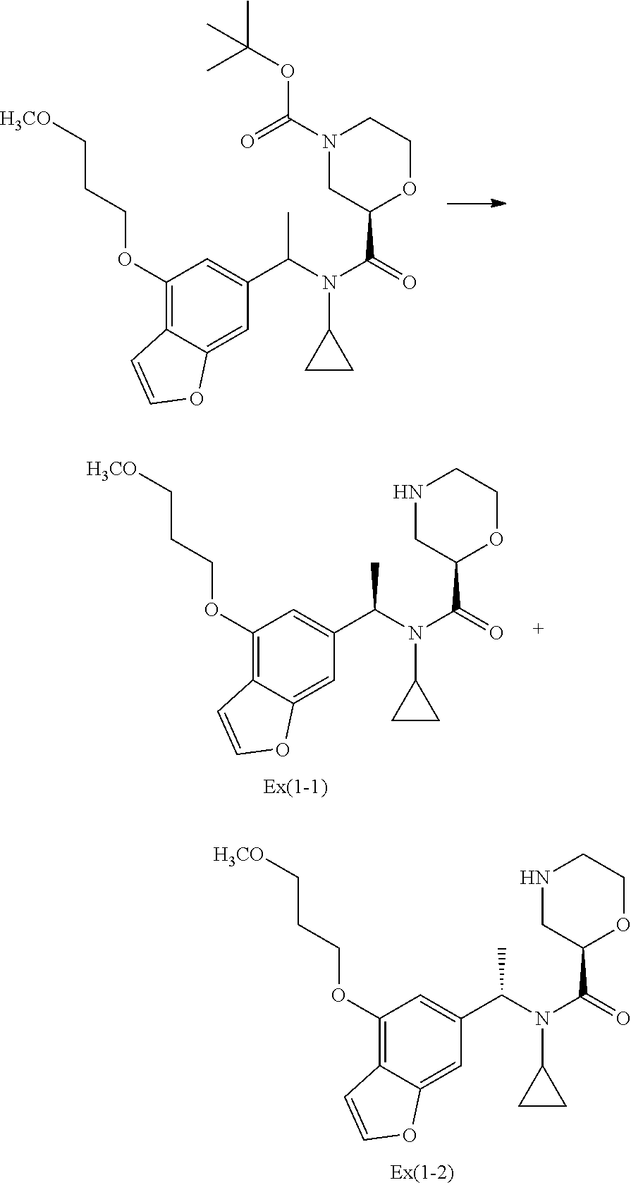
C1(OCCC[H3CO])=C2C(=CC(C(N(C(=O)C3OCCN(C(=O)OC(C)(C)C)C3)C3CC3)C)=C1)OC=C2.C1(OCCC[H3CO])=C2C(=CC(C(N(C(=O)C3OCCNC3)C3CC3)C)=C1)OC=C2.C1(OCCC[H3CO])=C2C(=CC(C(N(C(=O)C3OCCNC3)C3CC3)C)=C1)OC=C2
